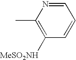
C1([MeSO2NH])=C(C)N=CC=C1
